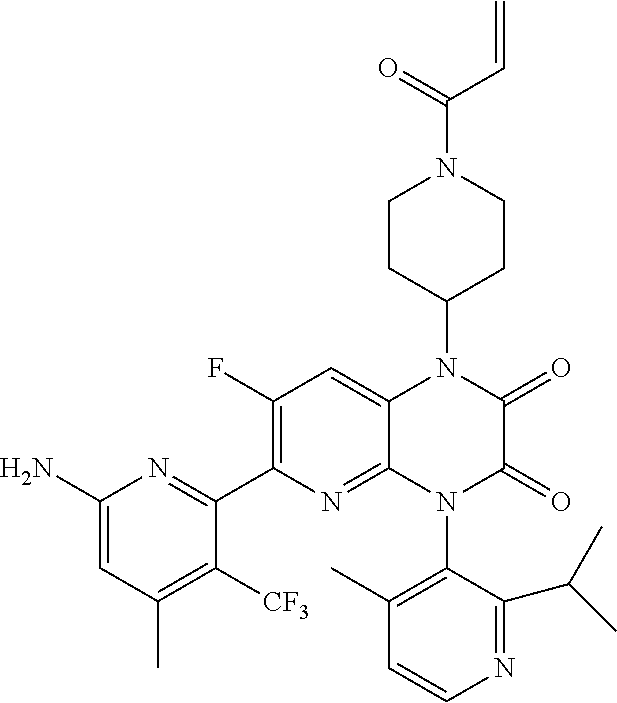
N1(C2=C(C)C=CN=C2C(C)C)C2=NC(C3=NC(N)=CC(C)=C3[CF3])=C(F)C=C2N(C2CCN(C(C=C)=O)CC2)C(=O)C1=O
